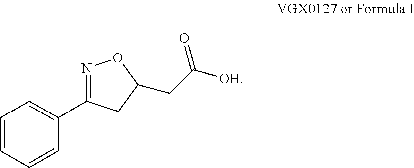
C1=CC=CC(C2=NOC(CC([OH])=O)C2)=C1
